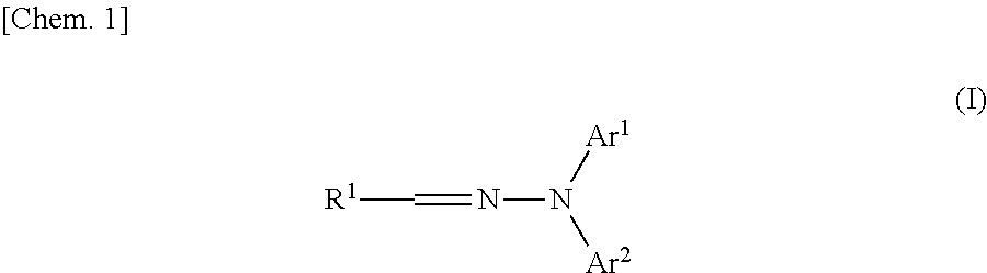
[R1]C=NN([Ar2])[Ar1]
